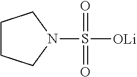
C1CCN(S([OLi])(=O)=O)C1
